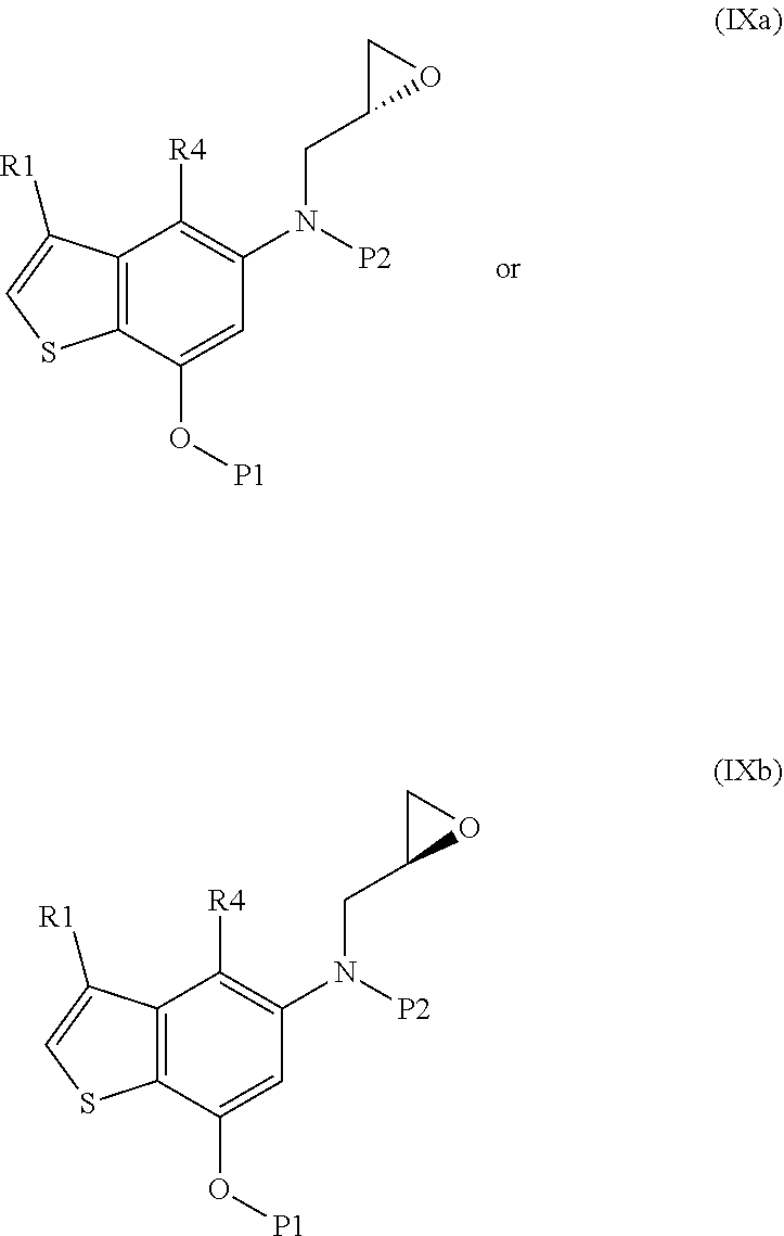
C12=C(C(O[P1])=CC(N(CC3OC3)[P2])=C1[R4])SC=C2[R1].C12=C(C(O[P1])=CC(N(CC3OC3)[P2])=C1[R4])SC=C2[R1]
